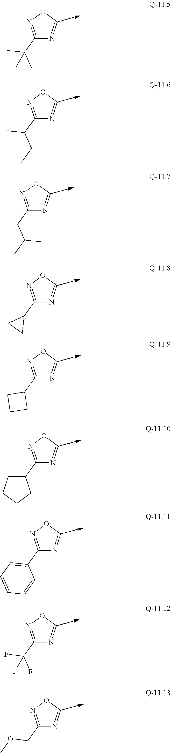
C1(C(C)(C)C)=NOC=N1.C1(C(C)CC)=NOC=N1.C1(CC(C)C)=NOC=N1.C1(C2CC2)=NOC=N1.C1(C2CCC2)=NOC=N1.C1(C2CCCC2)=NOC=N1.C1(C2=CC=CC=C2)=NOC=N1.C1(C(F)(F)F)=NOC=N1.C1(COC)=NOC=N1
